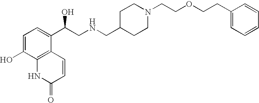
C1=C(O)C2=C(C(C(CNCC3CCN(CCOCCC4=CC=CC=C4)CC3)O)=C1)C=CC(=O)N2
